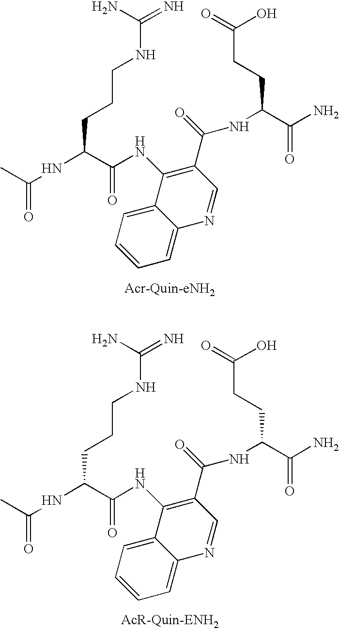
C1=C2C(=CC=C1)N=CC(C(=O)NC(C(N)=O)CCC(=O)O)=C2NC(C(NC(=O)C)CCCNC(=N)N)=O.C1=C2C(=CC=C1)N=CC(C(=O)NC(C(N)=O)CCC(=O)O)=C2NC(C(NC(=O)C)CCCNC(=N)N)=O
